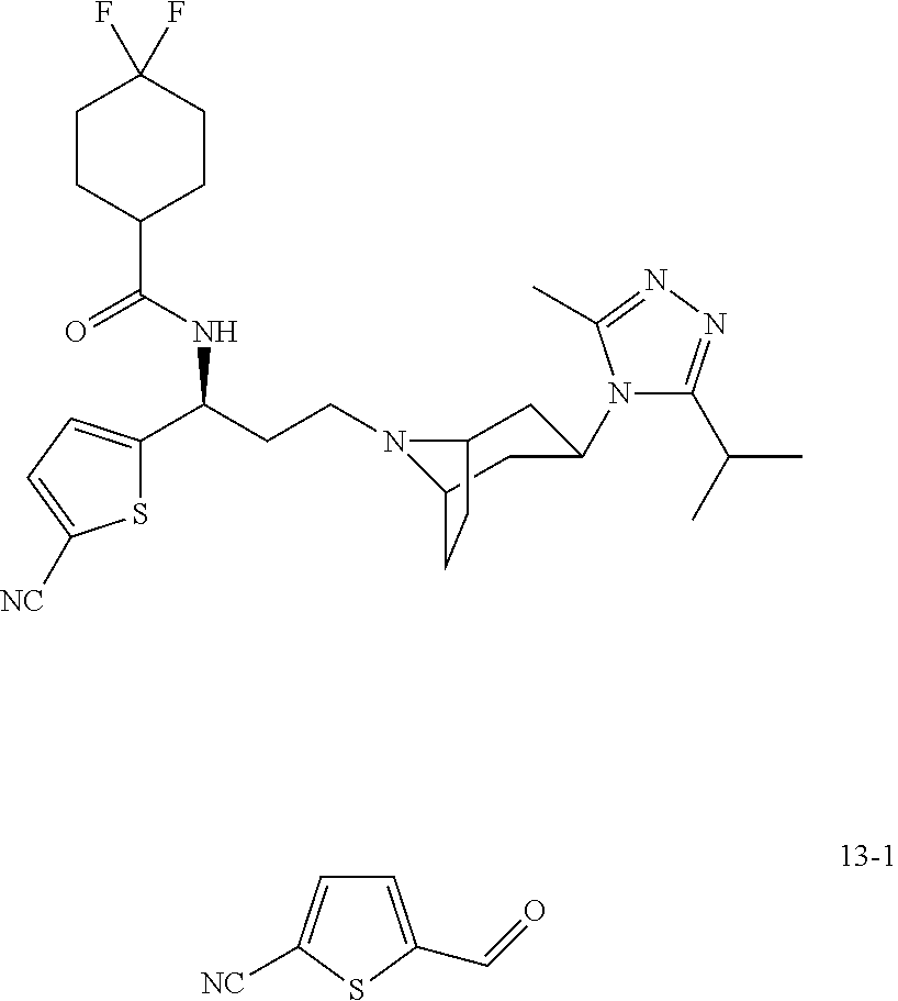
N1(CCC(C2=CC=C([NC])S2)NC(C2CCC(F)(F)CC2)=O)C2CC(N3C(C(C)C)=NN=C3C)CC1CC2.C1=C(C=O)SC([NC])=C1
